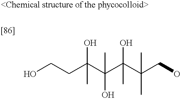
C(CC(C(C(C(CO)(C)C)(O)C)(O)C)(O)C)O
